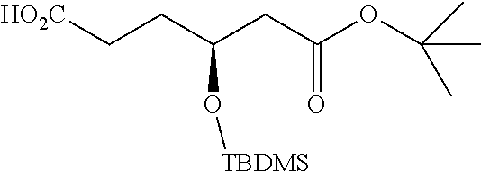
[HO2C]CCC(CC(OC(C)(C)C)=O)O[TBDMS]
